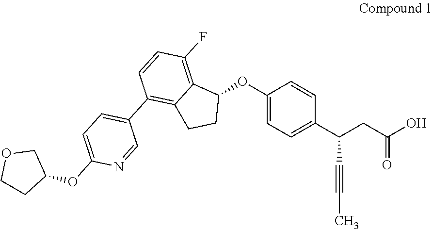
C1(OC2C3=C(F)C=CC(C4=CC=C(OC5COCC5)N=C4)=C3CC2)=CC=C(C(CC(O)=O)C#CC)C=C1
